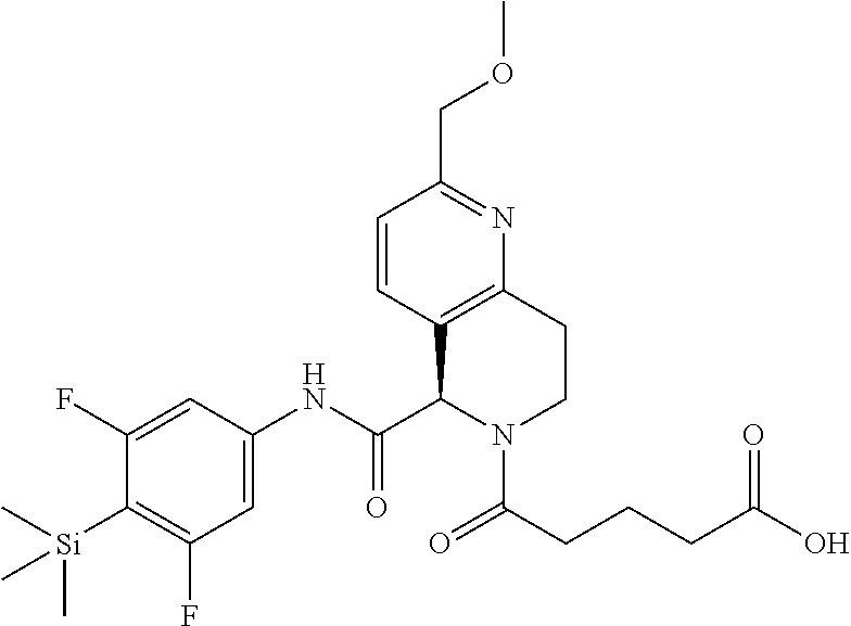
C1(F)=CC(NC(C2C3=C(CCN2C(=O)CCCC(=O)O)N=C(COC)C=C3)=O)=CC(F)=C1[Si](C)(C)C
